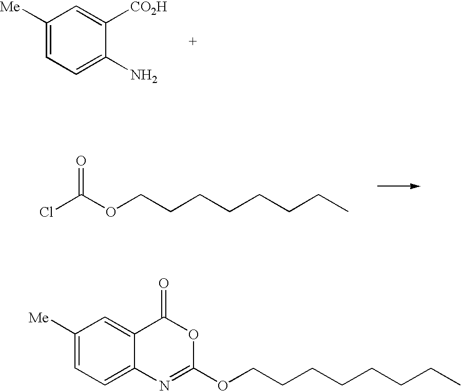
N1=C(OCCCCCCCC)OC(=O)C2=CC([Me])=CC=C12.C1([Me])=CC=C(N)C([CO2H])=C1.ClC(OCCCCCCCC)=O
